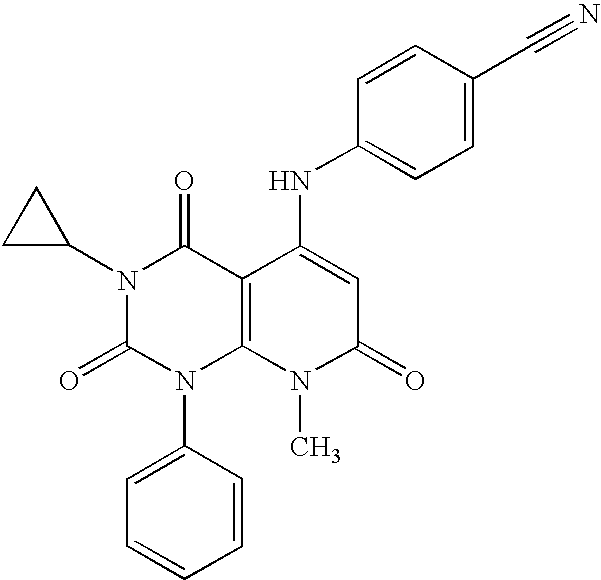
N1(C2CC2)C(=O)N(C2=CC=CC=C2)C2=C(C1=O)C(NC1=CC=C(C#N)C=C1)=CC(=O)N2C
